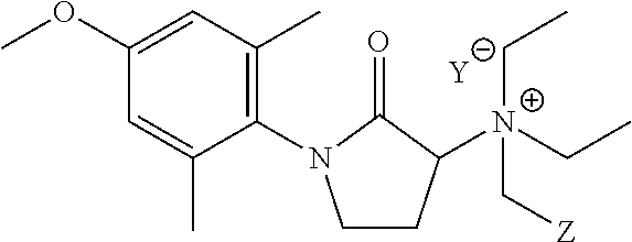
[Y].C1CC([N+](C[Z])(CC)CC)C(=O)N1C1=C(C)C=C(OC)C=C1C
